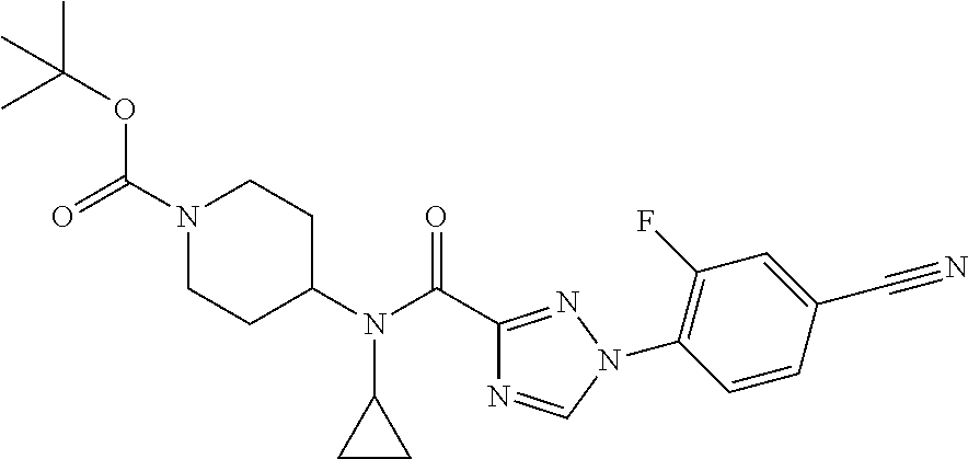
C1=C(C#N)C=CC(N2C=NC(C(N(C3CCN(C(=O)OC(C)(C)C)CC3)C3CC3)=O)=N2)=C1F
